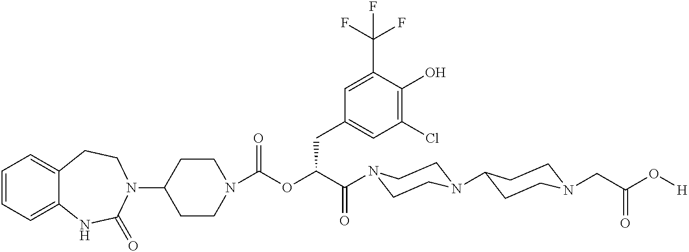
C1(N2CCC3=CC=CC=C3NC2=O)CCN(C(=O)OC(C(=O)N2CCN(C3CCN(CC(O[H])=O)CC3)CC2)CC2=CC(Cl)=C(O)C(C(F)(F)F)=C2)CC1
